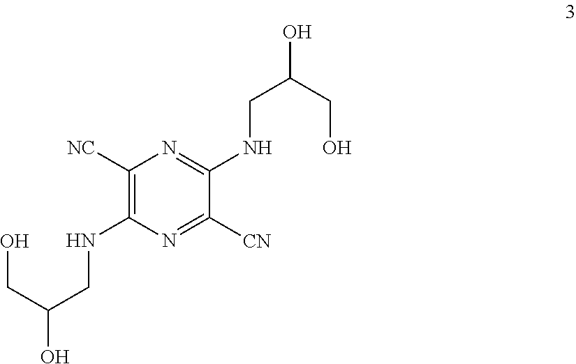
[NC]C1=C(NCC(CO)O)N=C([CN])C(NCC(CO)O)=N1
